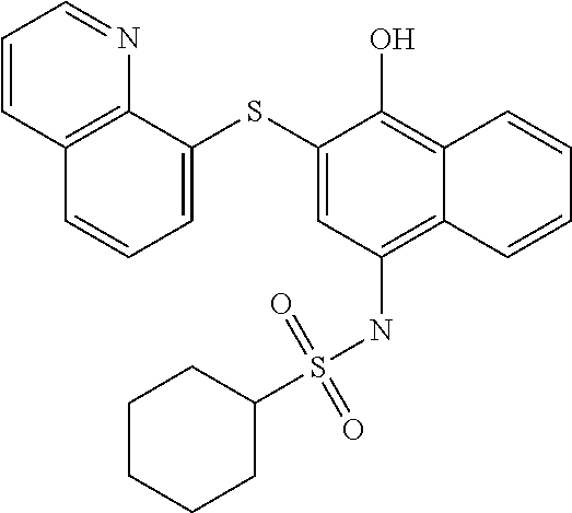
C1=C(SC2=CC=CC3=C2N=CC=C3)C(O)=C2C(=C1NS(C1CCCCC1)(=O)=O)C=CC=C2
